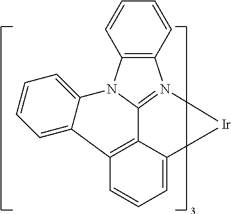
C1=C2C(=CC=C1)N1C3=N(C4=C1C=CC=C4)[Ir]C1=CC=CC2=C13
